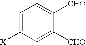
C1=C([X])C=C([CHO])C([CHO])=C1
